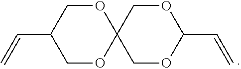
O1CC(C=C)COC12COC(C=C)OC2
